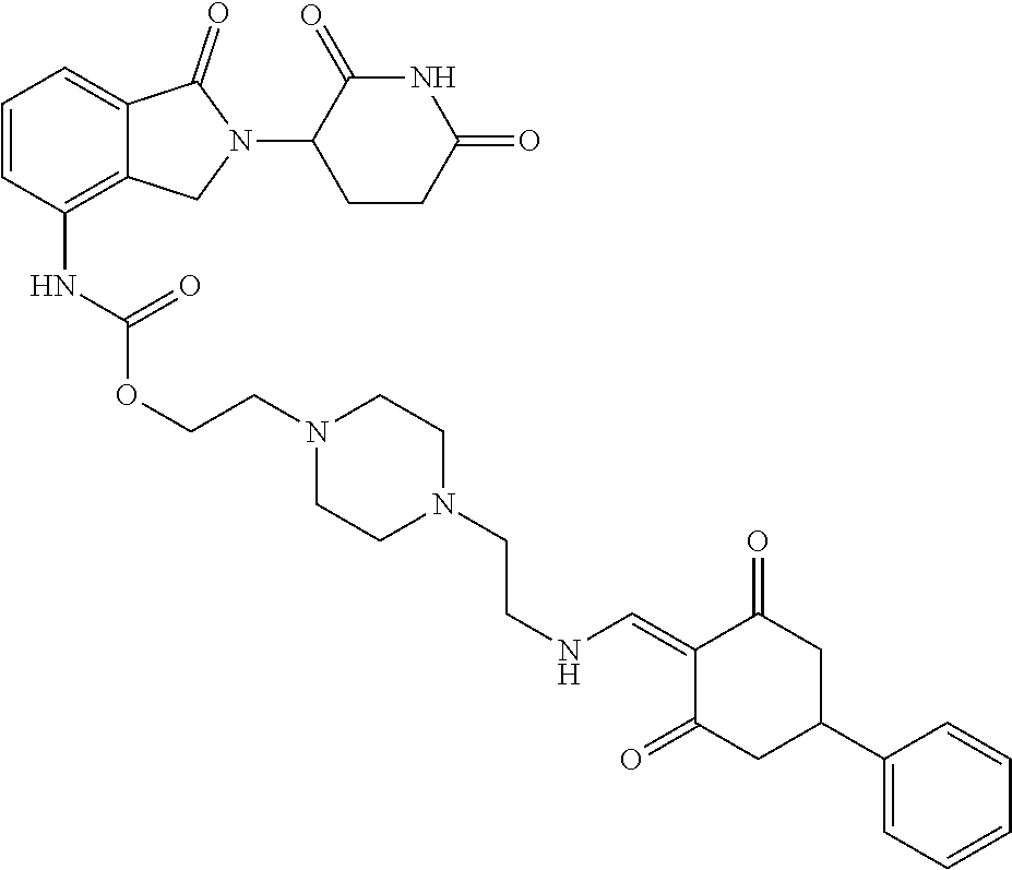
C1=CC(NC(OCCN2CCN(CCNC=C3C(=O)CC(C4=CC=CC=C4)CC3=O)CC2)=O)=C2C(=C1)C(=O)N(C1CCC(=O)NC1=O)C2
